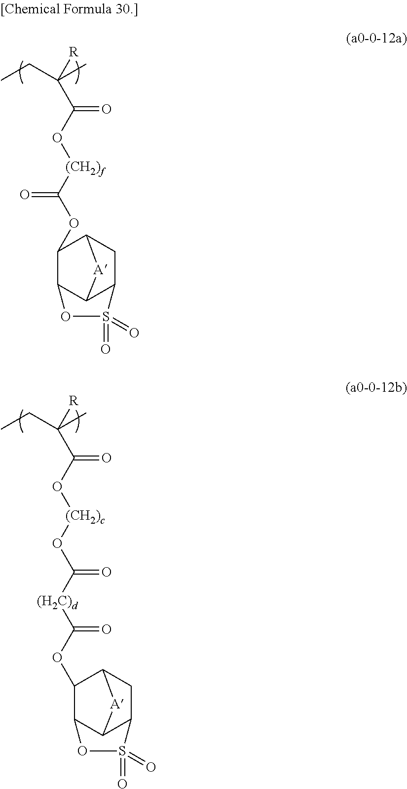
CCC(C)([R])C(=O)O[(CH2)f]C(OC1C2CC3C([A]2)C1OS3(=O)=O)=O.CCC(C)([R])C(=O)O[(CH2)c]OC([(H2C)d]C(OC1C2CC3C([A]2)C1OS3(=O)=O)=O)=O
